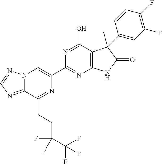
C12=NC=NN1C=C(C1=NC3=C(C(O)=N1)C(C)(C1=CC(F)=C(F)C=C1)C(=O)N3)N=C2CCC(C(F)(F)F)(F)F
